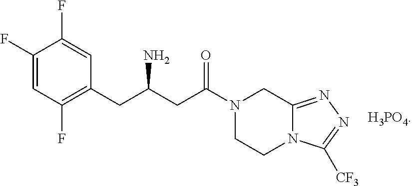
C1(F)=CC(F)=C(CC(CC(=O)N2CCN3C(=NN=C3[CF3])C2)N)C=C1F.[H3PO4]
